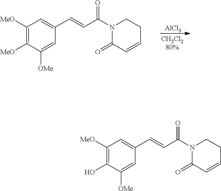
C1([MeO])=C([MeO])C([OMe])=CC(C=CC(N2C(=O)C=CCC2)=O)=C1.[AlCl3].C1([MeO])=C(O)C([OMe])=CC(C=CC(N2C(=O)C=CCC2)=O)=C1
